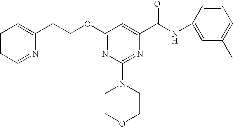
O(C1=NC(N2CCOCC2)=NC(C(NC2=CC(C)=CC=C2)=O)=C1)CCC1=CC=CC=N1
